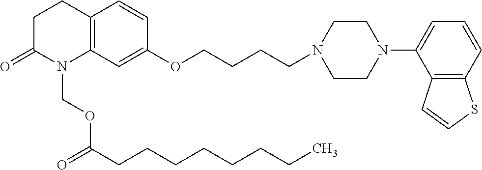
C12=C(C=C(OCCCCN3CCN(C4=CC=CC5=C4C=CS5)CC3)C=C1)N(COC(CCCCCCCC)=O)C(=O)CC2
